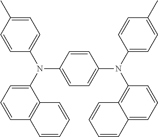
C1=C(C)C=CC(N(C2=CC=CC3=C2C=CC=C3)C2=CC=C(N(C3=CC=C(C)C=C3)C3=C4C(=CC=C3)C=CC=C4)C=C2)=C1
